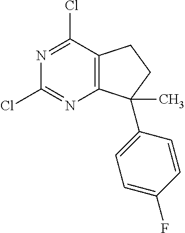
N1=C(Cl)C2=C(N=C1Cl)C(C1=CC=C(F)C=C1)(C)CC2
